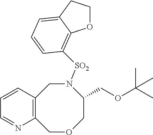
C12=C(COCC(COC(C)(C)C)N([SO2]C3=C4OCCC4=CC=C3)C1)N=CC=C2
